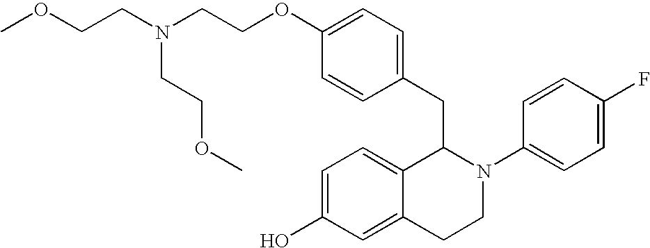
N(CCOC1=CC=C(CC2C3=CC=C(O)C=C3CCN2C2=CC=C(F)C=C2)C=C1)(CCOC)CCOC
